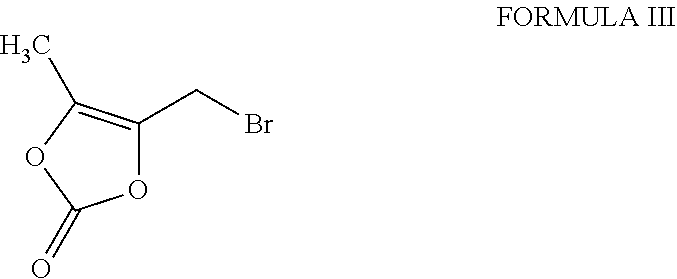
O1C(CBr)=C(C)OC1=O
